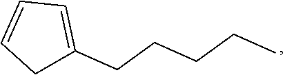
C1C(CCCCC)=CC=C1
